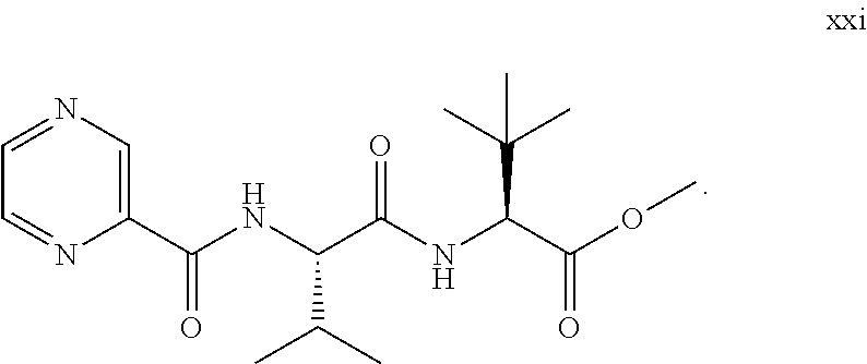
N(C(C(NC(C(OC)=O)C(C)(C)C)=O)C(C)C)C(C1=CN=CC=N1)=O
